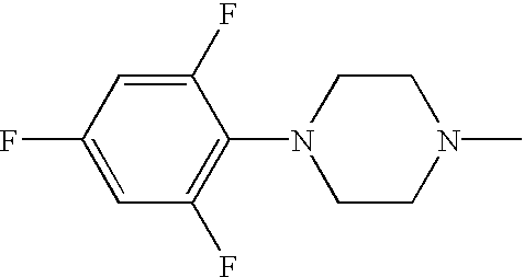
C1=C(F)C=C(F)C(N2CCN(C)CC2)=C1F
